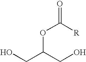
O=C([R])OC(CO)CO
